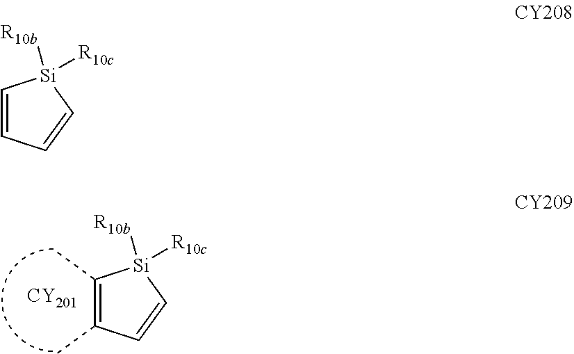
C1=C[Si]([R10c])([R10b])C(C)=C1C.[CY201].C1=CC=C[Si]1([R10c])[R10b]
